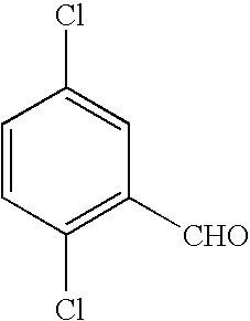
C1=CC(Cl)=C([CHO])C=C1Cl
